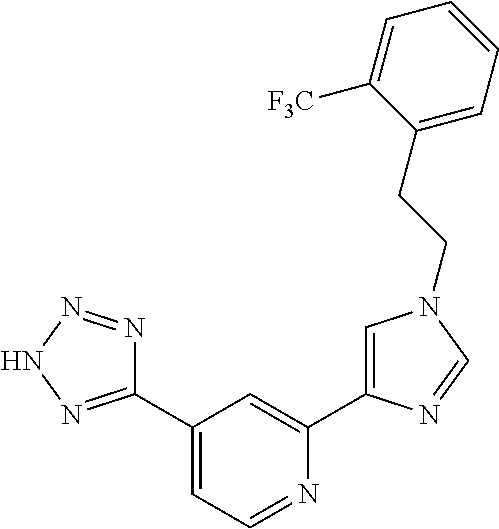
C1(C2=NNN=N2)=CC=NC(C2=CN(CCC3=CC=CC=C3[F3C])C=N2)=C1
